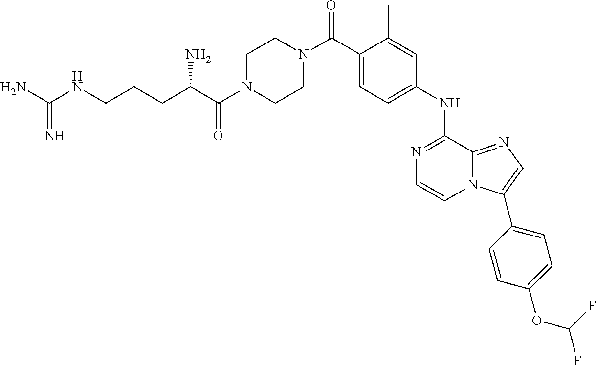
C1(C)=CC(NC2=NC=CN3C2=NC=C3C2=CC=C(OC(F)F)C=C2)=CC=C1C(N1CCN(C(C(CCCNC(N)=N)N)=O)CC1)=O
